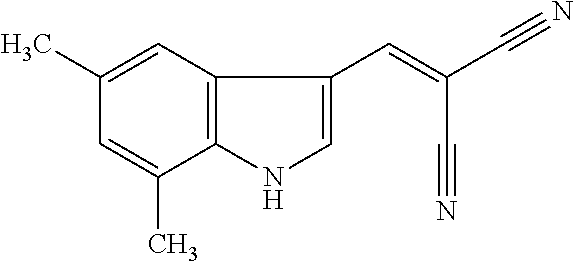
C12=C(C=C(C)C=C1C)C(C=C(C#N)C#N)=CN2
